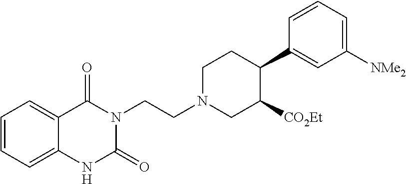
C1=CC=C2C(=C1)C(=O)N(CCN1CC([CO2Et])C(C3=CC([NMe2])=CC=C3)CC1)C(=O)N2
